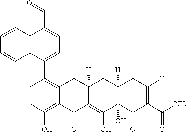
C1=CC(O)=C2C(=C1C1=CC=C(C=O)C3=C1C=CC=C3)CC1([H])C(=C(O)C3(O)C([H])(C1)CC(O)=C(C(N)=O)C3=O)C2=O
